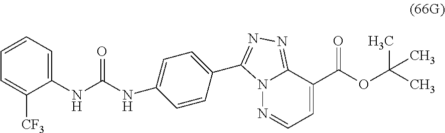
C12=NN=C(C3=CC=C(NC(NC4=CC=CC=C4[CF3])=O)C=C3)N1N=CC=C2C(=O)OC(C)(C)C
